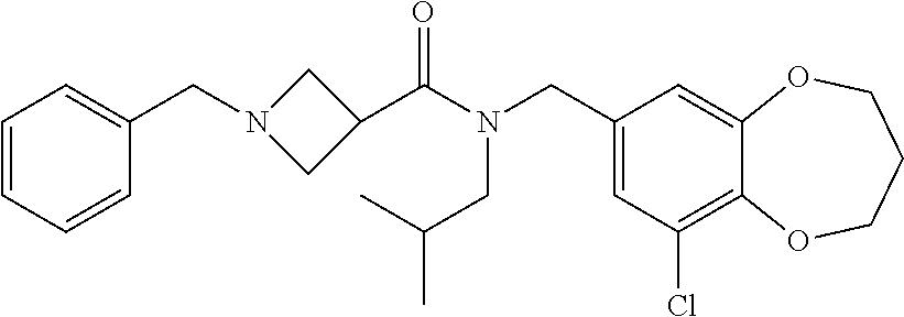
C1(CN(CC(C)C)C(=O)C2CN(CC3=CC=CC=C3)C2)=CC(Cl)=C2C(=C1)OCCCO2
